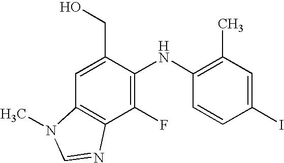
C1(CO)=CC2=C(C(F)=C1NC1=C(C)C=C(I)C=C1)N=CN2C
